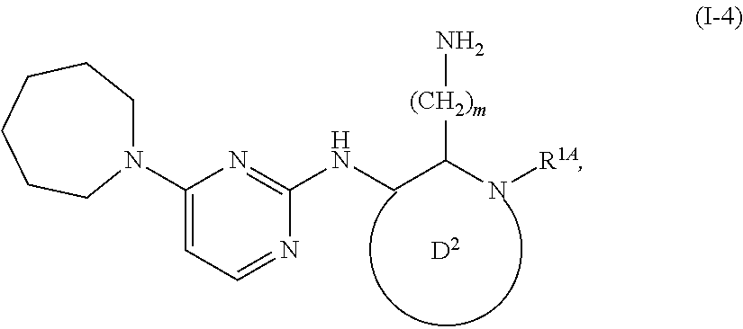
C1=NC(NCC(N[R1A])[(CH2)m]N)=NC(N2CCCCCC2)=C1
